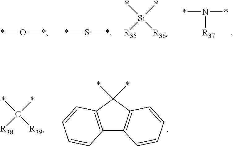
*O*.*S*.*[Si]([R36])(*)[R35].*N(*)[R37].*C([R39])(*)[R38].C12=C(C(*)(*)C3=C1C=CC=C3)C=CC=C2
